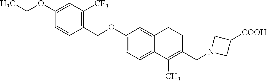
C1=C(OCC)C=CC(COC2=CC=C3C(=C2)CCC(CN2CC([COOH])C2)=C3C)=C1[CF3]
